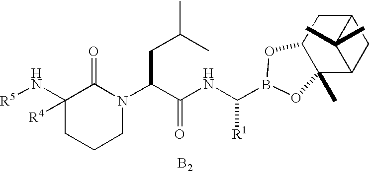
[B2].N([R5])C1([R4])CCCN(C(C(NC([R1])B2OC3C(C)(C4CC(C3)C4(C)C)O2)=O)CC(C)C)C1=O
